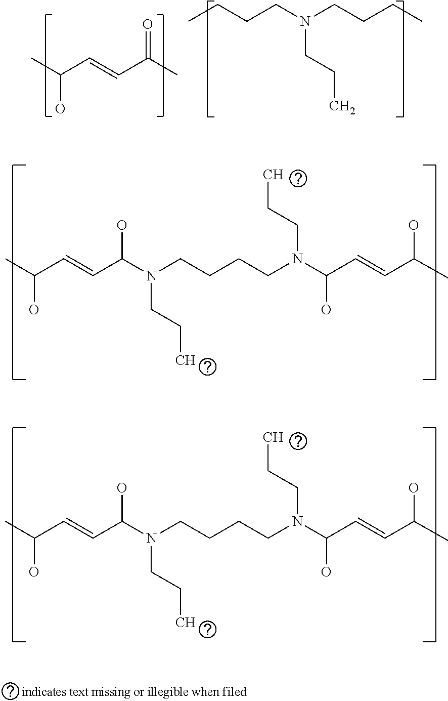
CC(C=CC(N(CCCCN(C(C=CC(C)O)O)CCC)CCC)O)O.CC(C=CC(N(CCCCN(C(C=CC(C)O)O)CCC)CCC)O)O.CC(C=CC(C)=O)O.CCCCN(CCCC)CCC
